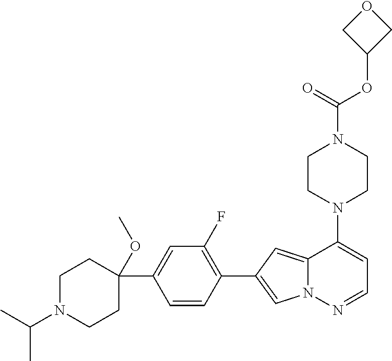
N1(C2=CC=NN3C2=CC(C2=C(F)C=C(C4(OC)CCN(C(C)C)CC4)C=C2)=C3)CCN(C(OC2COC2)=O)CC1
